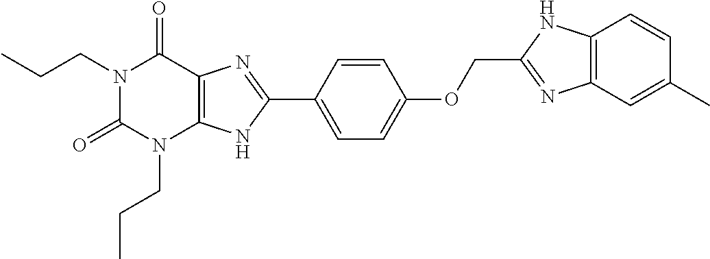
N1(CCC)C(=O)N(CCC)C2=C(C1=O)N=C(C1=CC=C(OCC3=NC4=C(N3)C=CC(C)=C4)C=C1)N2
